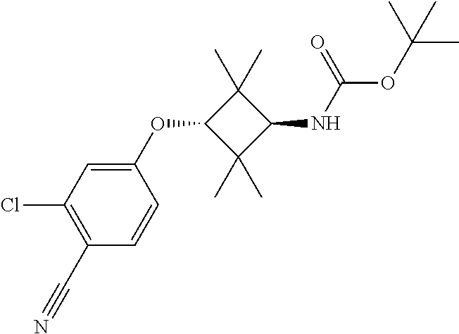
C1(OC2C(C)(C)C(NC(OC(C)(C)C)=O)C2(C)C)=CC(Cl)=C(C#N)C=C1
